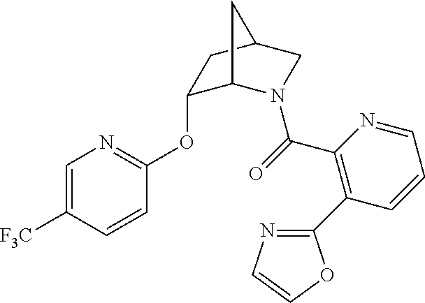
C1=C([F3C])C=CC(OC2C3N(C(=O)C4=C(C5=NC=CO5)C=CC=N4)CC(C2)C3)=N1
